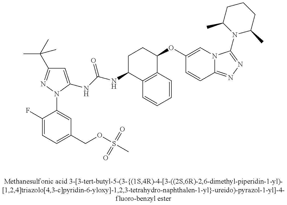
C1=C(NC(NC2C3=C(C(OC4=CN5C(=NN=C5N5C(C)CCCC5C)C=C4)CC2)C=CC=C3)=O)N(C2=CC(COS(=O)(=O)C)=CC=C2F)N=C1C(C)(C)C
